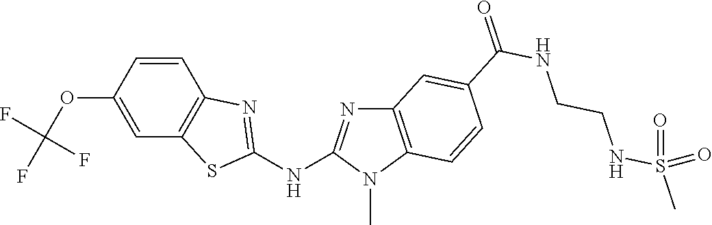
C1(OC(F)(F)F)=CC2=C(C=C1)N=C(NC1=NC3=C(N1C)C=CC(C(NCCNS(C)(=O)=O)=O)=C3)S2
